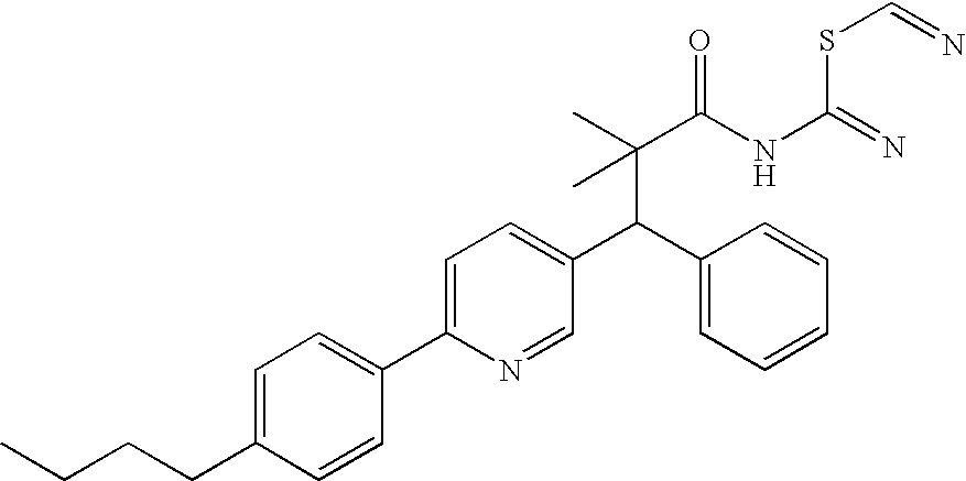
C(C(C)(C(NC(SC=N)=N)=O)C)(C1=CC=CC=C1)C1=CC=C(C2=CC=C(CCCC)C=C2)N=C1
